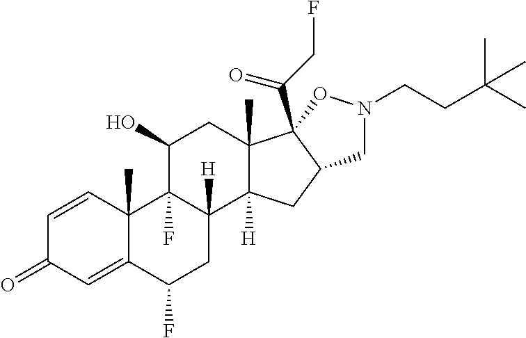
C1=CC2(C)C(=CC1=O)C(F)CC1([H])C2(F)C(O)CC2(C)C1([H])CC1C2(C(CF)=O)ON(CCC(C)(C)C)C1
